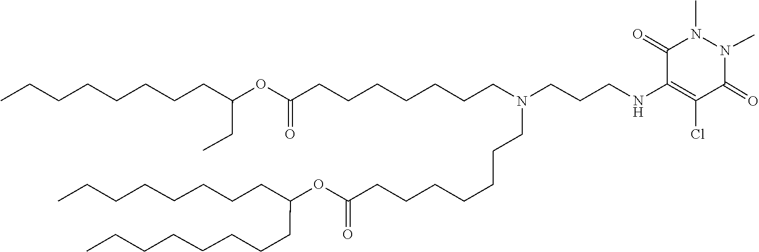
O(C(=O)CCCCCCCN(CCCCCCCC(OC(CCCCCCCC)CCCCCCCC)=O)CCCNC1=C(Cl)C(=O)N(C)N(C)C1=O)C(CC)CCCCCCCC
